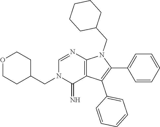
C(C1CCOCC1)N1C(=N)C2=C(N=C1)N(CC1CCCCC1)C(C1=CC=CC=C1)=C2C1=CC=CC=C1
